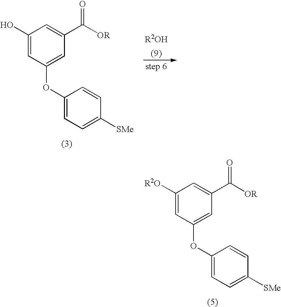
C1(O)=CC(OC2=CC=C([SMe])C=C2)=CC(C([OR])=O)=C1.C1([R2O])=CC(OC2=CC=C([SMe])C=C2)=CC(C([OR])=O)=C1
